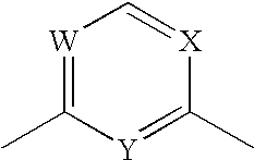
[W]1=C(C)[Y]=C(C)[X]=C1
